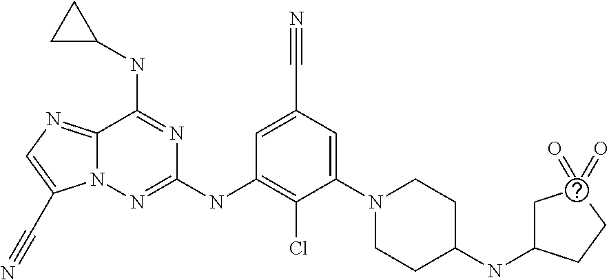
C1=C(C#N)C=C(N2CCC(NC3CC(=O)(=O)CC3)CC2)C(Cl)=C1NC1=NN2C(=NC=C2C#N)C(NC2CC2)=N1
